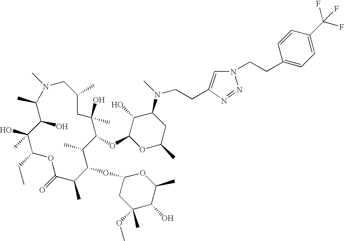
C1(CC)C(O)(C)C(O)C(C)N(C)CC(C)CC(C)(O)C(OC2OC(C)CC(N(CCC3=CN(CCC4=CC=C(C(F)(F)F)C=C4)N=N3)C)C2O)C(C)C(OC2CC(OC)(C)C(O)C(C)O2)C(C)C(=O)O1
